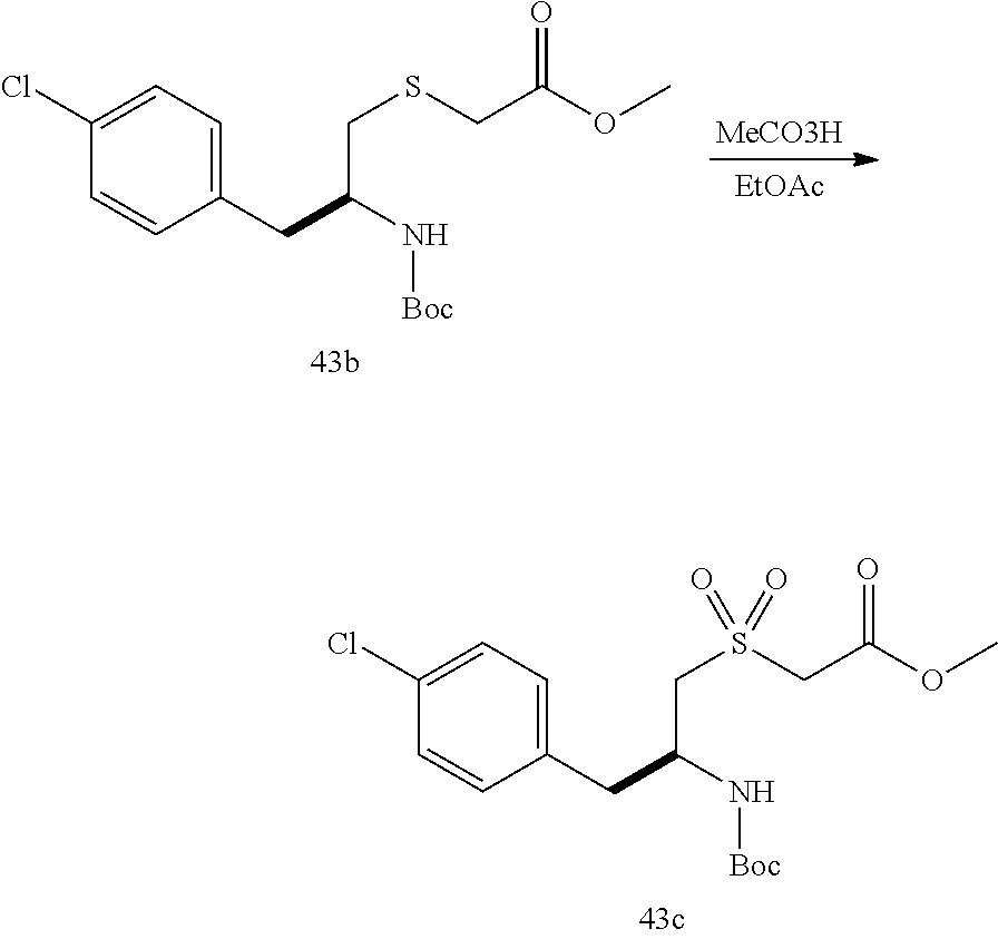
C1(CC(N[Boc])CS(CC(OC)=O)(=O)=O)=CC=C(Cl)C=C1.C1(CC(N[Boc])CSCC(OC)=O)=CC=C(Cl)C=C1.[MeCO3H].[EtOAc]
